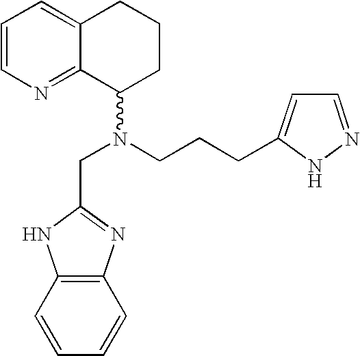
C1=CN=C2C(=C1)CCCC2N(CCCC1=CC=NN1)CC1=NC2=C(N1)C=CC=C2
